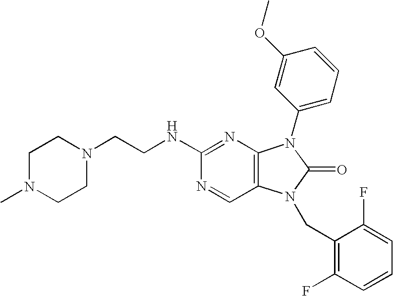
N1=CC2=C(N=C1NCCN1CCN(C)CC1)N(C1=CC=CC(OC)=C1)C(=O)N2CC1=C(F)C=CC=C1F
